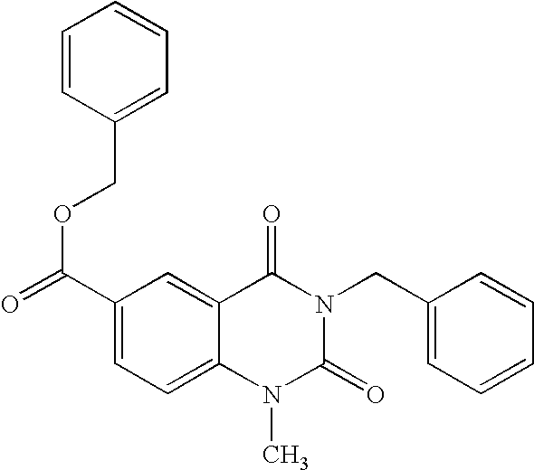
O(C(C1=CC=C2C(=C1)C(=O)N(CC1=CC=CC=C1)C(=O)N2C)=O)CC1=CC=CC=C1
